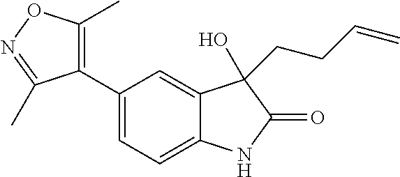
C1(C2=CC=C3C(=C2)C(CCC=C)(O)C(=O)N3)=C(C)ON=C1C
